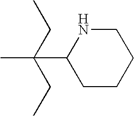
C(C1CCCCN1)(C)(CC)CC
